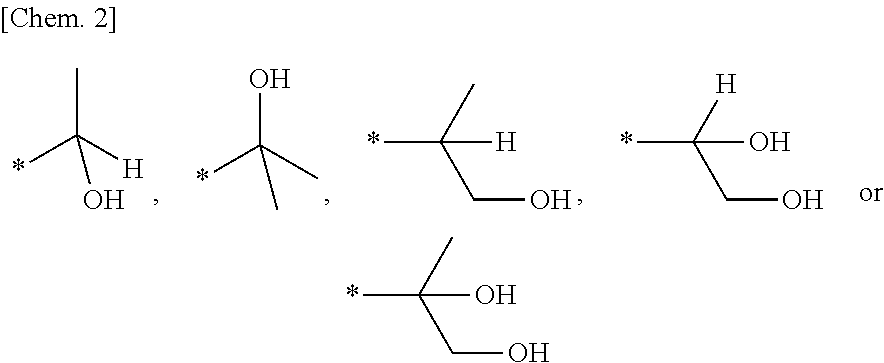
*C(C)(CO)O.CC([H])(*)O.OC(C)(*)C.*C(C)(CO)[H].*C([H])(CO)O
